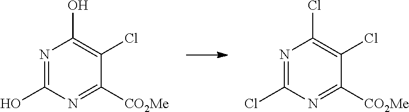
N1=C(Cl)N=C([CO2Me])C(Cl)=C1Cl.N1=C(O)N=C([CO2Me])C(Cl)=C1O
